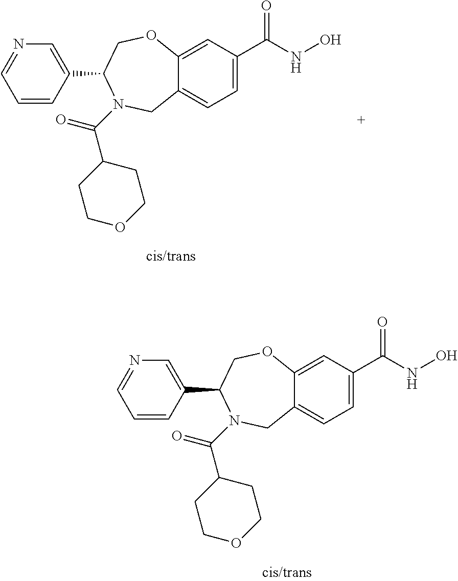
C1=CC(C2COC3=CC(C(NO)=O)=CC=C3CN2C(=O)C2CCOCC2)=CN=C1.C1=CC(C2COC3=CC(C(NO)=O)=CC=C3CN2C(=O)C2CCOCC2)=CN=C1
